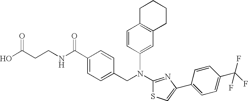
N(C1=NC(C2=CC=C(C(F)(F)F)C=C2)=CS1)(CC1=CC=C(C(NCCC(O)=O)=O)C=C1)C1=CC2=C(C=C1)CCCC2
